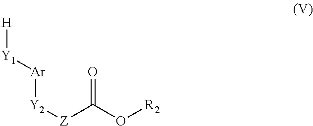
[Y2]([Z]C(O[R2])=O)[Ar][Y1][H]
